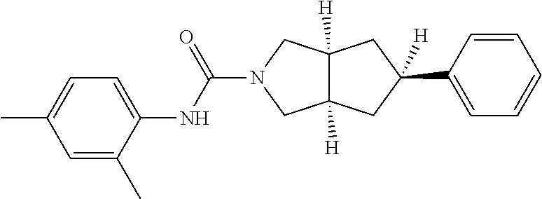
C1(C2([H])CC3([H])CN(C(NC4=CC=C(C)C=C4C)=O)CC3([H])C2)=CC=CC=C1
